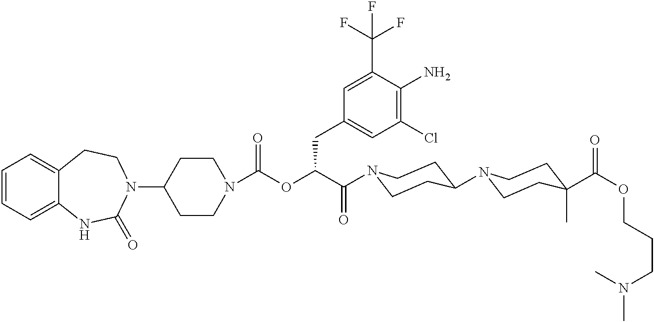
C1(N2CCC3=CC=CC=C3NC2=O)CCN(C(=O)OC(C(=O)N2CCC(N3CCC(C(OCCCN(C)C)=O)(C)CC3)CC2)CC2=CC(Cl)=C(N)C(C(F)(F)F)=C2)CC1
